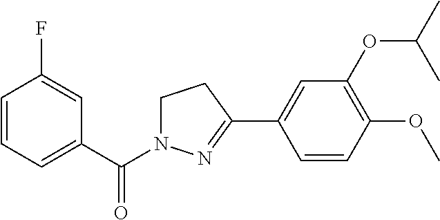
C1=CC=C(C(=O)N2CCC(C3=CC(OC(C)C)=C(OC)C=C3)=N2)C=C1F
